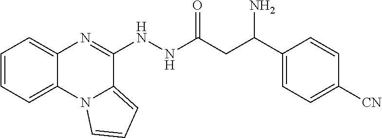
C1=CC=C2C(=C1)N=C(NNC(CC(C1=CC=C([CN])C=C1)N)=O)C1=CC=CN21
